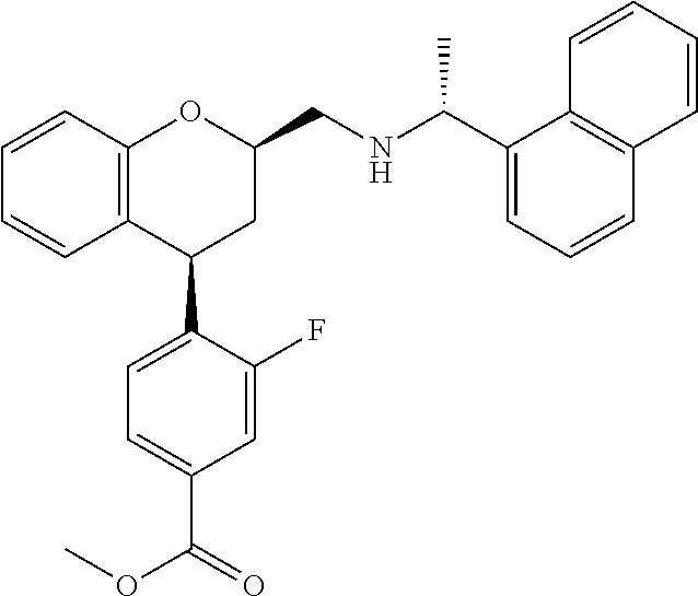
C12=C(C(C3=CC=C(C(=O)OC)C=C3F)CC(CNC(C)C3=CC=CC4=C3C=CC=C4)O1)C=CC=C2
